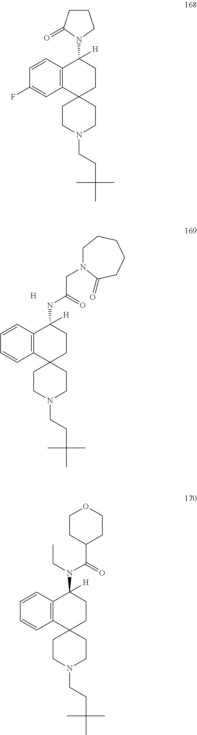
C12(CCN(CCC(C)(C)C)CC1)CCC(NC(=O)CN1CCCCCC1=O)([H])C1=C2C=CC=C1.[H].C12(CCN(CCC(C)(C)C)CC1)CCC(N1CCCC1=O)([H])C1=C2C=C(F)C=C1.C12(CCN(CCC(C)(C)C)CC1)CCC(N(CC)C(=O)C1CCOCC1)([H])C1=C2C=CC=C1
